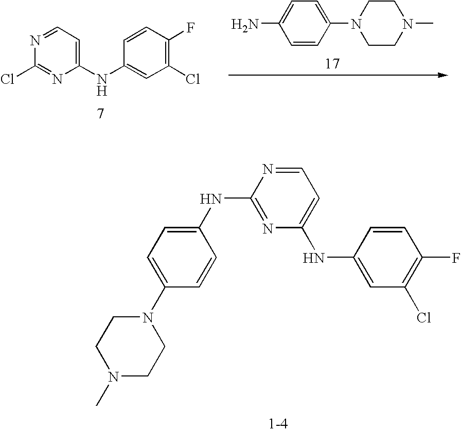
C1(NC2=NC(NC3=CC(Cl)=C(F)C=C3)=CC=N2)=CC=C(N2CCN(C)CC2)C=C1.C1(NC2=CC(Cl)=C(F)C=C2)=CC=NC(Cl)=N1.C1=CC(N2CCN(C)CC2)=CC=C1N
